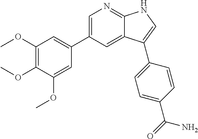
C1(OC)=C(OC)C(OC)=CC(C2=CN=C3C(=C2)C(C2=CC=C(C(=O)N)C=C2)=CN3)=C1
